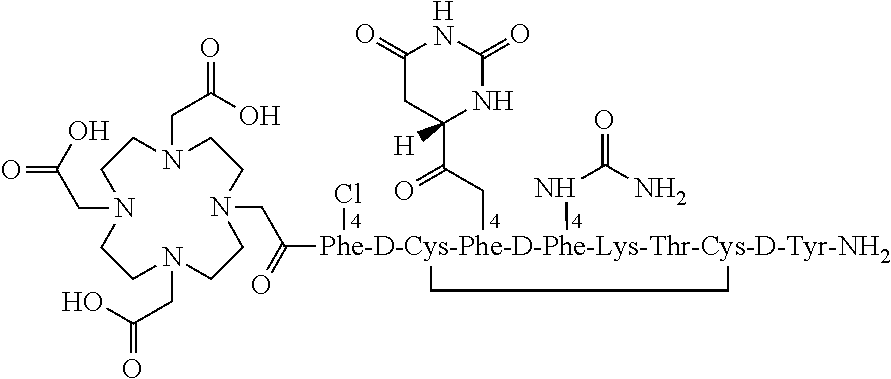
N1(CC([Phe-D-Cys-Phe-D-Phe-Lys-Thr-Cys-D-Tyr-NH2]2(Cl)(CC(C3([H])NC(=O)NC(=O)C3)=O)(NC(N)=O)CC2)=O)CCN(CC(=O)O)CCN(CC(=O)O)CCN(CC(=O)O)CC1
